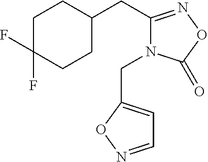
C1C(F)(F)CCC(CC2=NOC(=O)N2CC2=CC=NO2)C1
